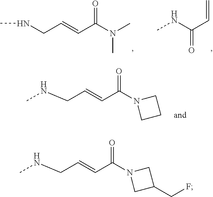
CNCC=CC(N(C)C)=O.CNC(C=C)=O.N(CC=CC(N1CCC1)=O)C.N(CC=CC(N1CC(CF)C1)=O)C
